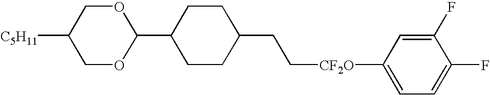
C([CF2O]C1=CC=C(F)C(F)=C1)CC1CCC(C2OCC([C5H11])CO2)CC1
